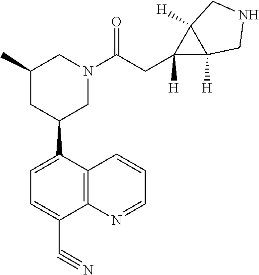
C1=C(C2CN(C(=O)CC3([H])C4([H])C3([H])CNC4)CC(C)C2)C2=C(C(C#N)=C1)N=CC=C2
